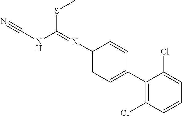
C1(N=C(NC#N)SC)=CC=C(C2=C(Cl)C=CC=C2Cl)C=C1
